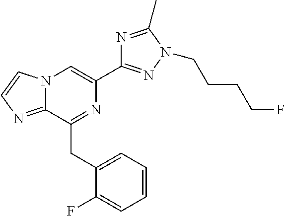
N12C(=NC=C1)C(CC1=CC=CC=C1F)=NC(C1=NN(CCCCF)C(C)=N1)=C2
